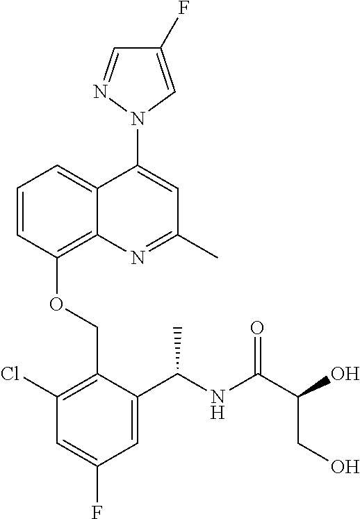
C1=C(F)C=C(C(NC(=O)C(O)CO)C)C(COC2=C3N=C(C)C=C(N4C=C(F)C=N4)C3=CC=C2)=C1Cl
